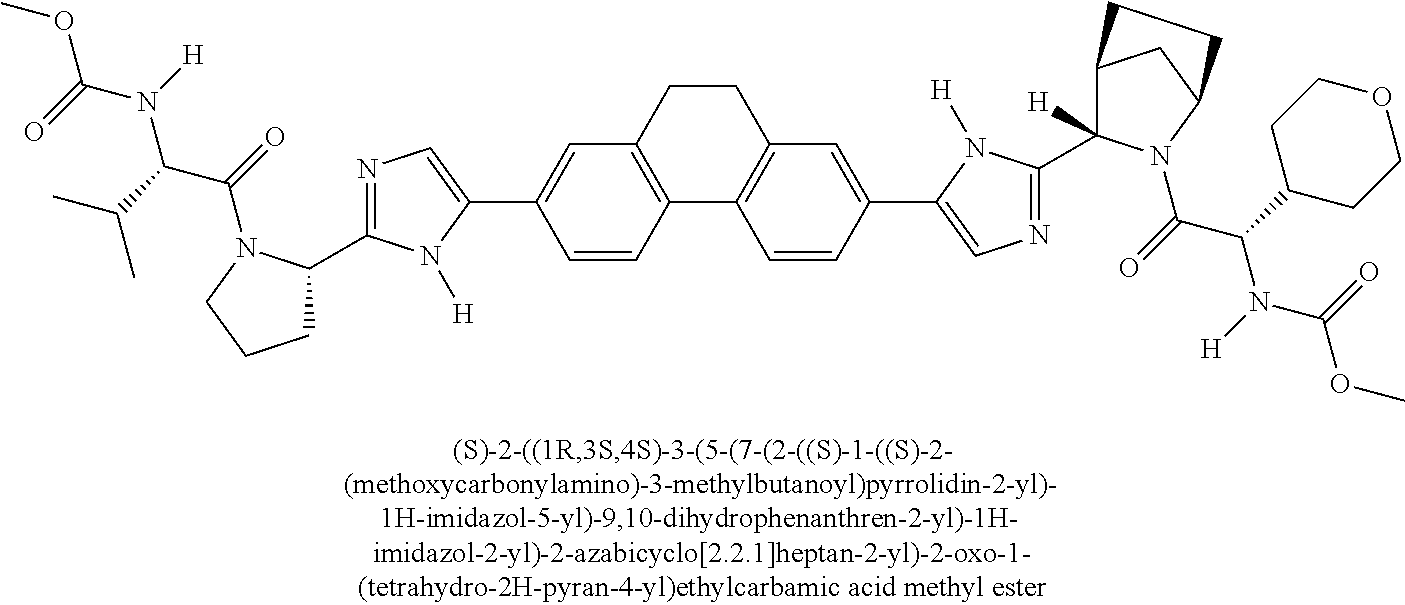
C1(C2=CN=C(C3CCCN3C(=O)C(C(C)C)N([H])C(=O)OC)N2[H])=CC2=C(C=C1)C1=C(CC2)C=C(C2=CN=C(C3([H])C4CC(N3C(=O)C(C3CCOCC3)N([H])C(=O)OC)CC4)N2[H])C=C1
